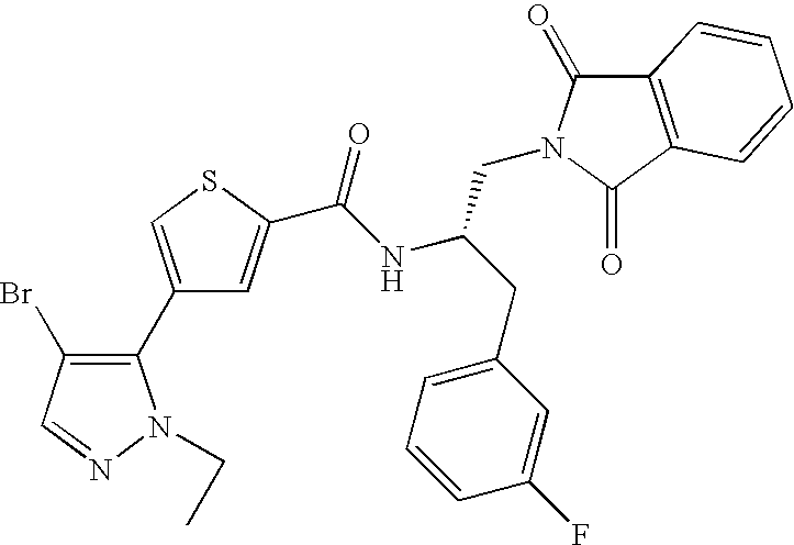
C1(C2=C(Br)C=NN2CC)=CSC(C(NC(CC2=CC=CC(F)=C2)CN2C(=O)C3=C(C2=O)C=CC=C3)=O)=C1
